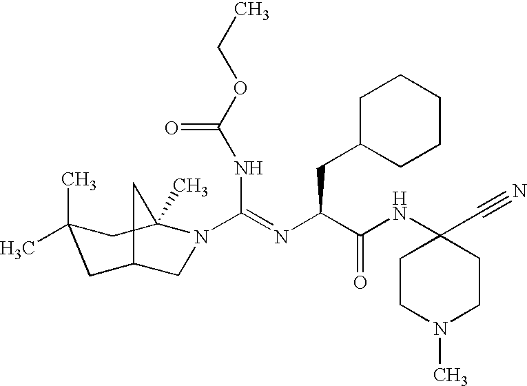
N(C(=NC(C(NC1(C#N)CCN(C)CC1)=O)CC1CCCCC1)N1CC2CC(C)(C)CC1(C)C2)C(OCC)=O
